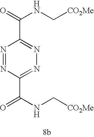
N1=NC(C(NC[CO2Me])=O)=NN=C1C(NC[CO2Me])=O
